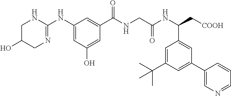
C1(NC2=NCC(O)CN2)=CC(O)=CC(C(NCC(NC(C[COOH])C2=CC(C3=CN=CC=C3)=CC(C(C)(C)C)=C2)=O)=O)=C1
